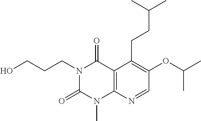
C(CCC1=C(OC(C)C)C=NC2=C1C(=O)N(CCCO)C(=O)N2C)(C)C
